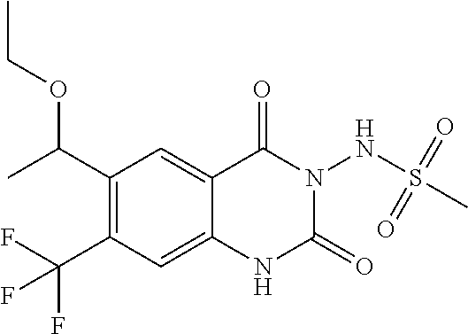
C1(C(C)OCC)=C(C(F)(F)F)C=C2C(=C1)C(=O)N(NS(C)(=O)=O)C(=O)N2
